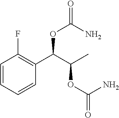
C1=CC=CC(C(C(C)OC(=O)N)OC(N)=O)=C1F
